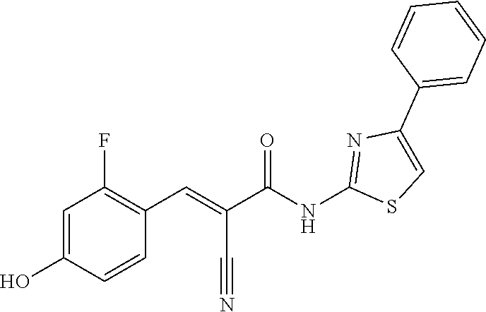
C1=CC(C2=CSC(NC(C(C#N)=CC3=C(F)C=C(O)C=C3)=O)=N2)=CC=C1
